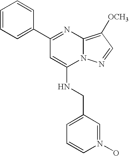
C1=CC=C(C2=NC3=C([OCH3])C=NN3C(NCC3=CC=CN(O)=C3)=C2)C=C1
